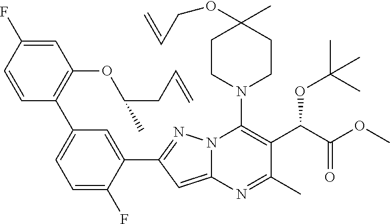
C1=C(F)C=CC(C2=CC=C(F)C(C3=NN4C(=C3)N=C(C)C(C(C(=O)OC)OC(C)(C)C)=C4N3CCC(C)(OCC=C)CC3)=C2)=C1OC(CC=C)C
